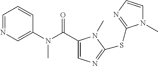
C1(C(N(C2=CN=CC=C2)C)=O)=CN=C(SC2=NC=CN2C)N1C
